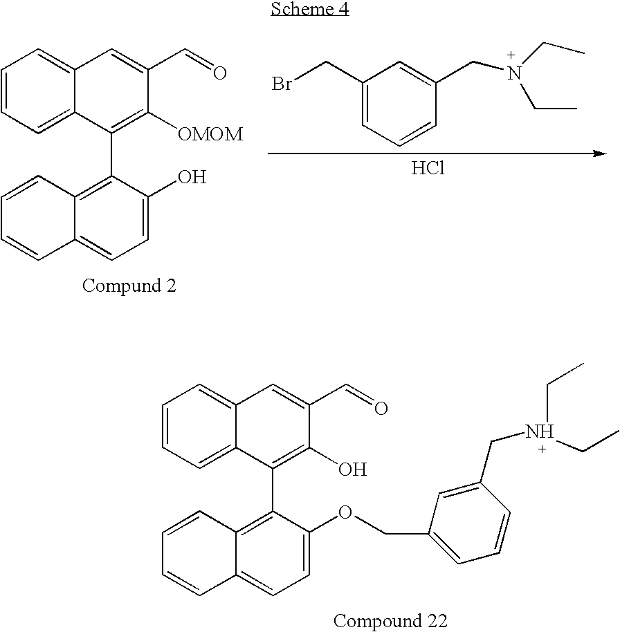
C1=CC=C2C(=C1)C=C(C=O)C([OMOM])=C2C1=C2C(=CC=C1O)C=CC=C2.C1(CBr)=CC=CC(CN(CC)CC)=C1.Cl.C1=CC=C2C(=C1)C=C(C=O)C(O)=C2C1=C2C(=CC=C1OCC1=CC=CC(CN(CC)CC)=C1)C=CC=C2
